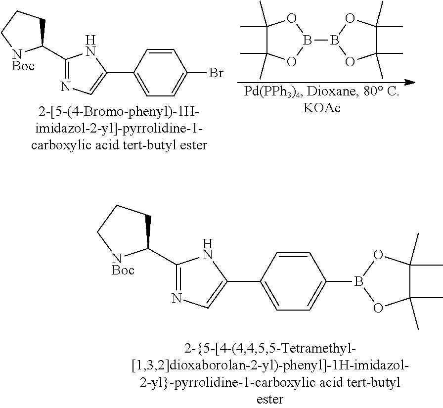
C1(C2=NC=C(C3=CC=C(B4OC(C)(C)C(C)(C)O4)C=C3)N2)CCC[NBoc]1.C1(C2=NC=C(C3=CC=C(Br)C=C3)N2)CCC[NBoc]1.C1(C)(C)C(C)(C)OB(B2OC(C)(C)C(C)(C)O2)O1
